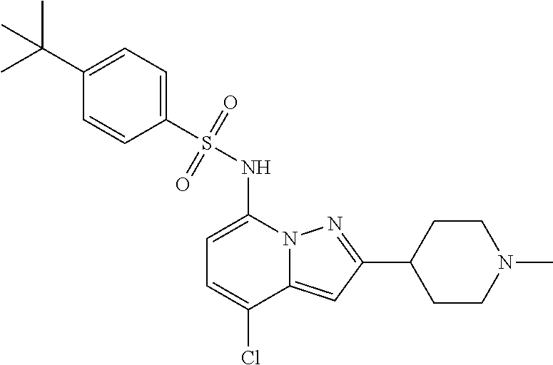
C1(C2=NN3C(=C2)C(Cl)=CC=C3NS(=O)(=O)C2=CC=C(C(C)(C)C)C=C2)CCN(C)CC1
